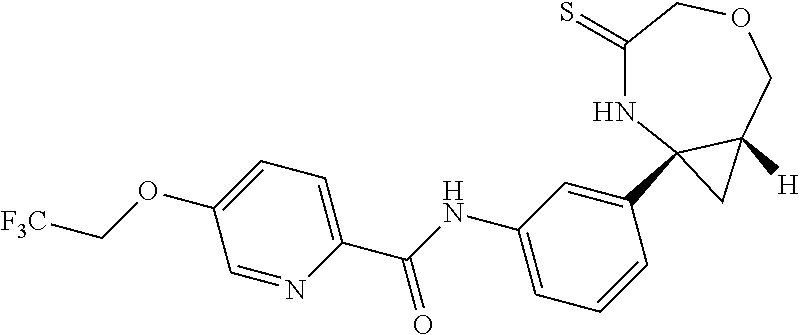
C1(C(NC2=CC=CC(C34NC(=S)COCC3([H])C4)=C2)=O)=CC=C(OC[F3C])C=N1
